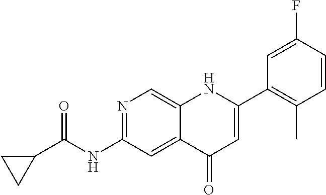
N1=C(NC(C2CC2)=O)C=C2C(=C1)NC(C1=C(C)C=CC(F)=C1)=CC2=O
